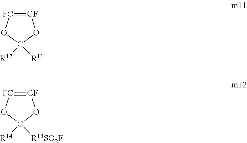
[CF]1=[FC]OC([R12])([R11])O1.[CF]1=[FC]OC([R14])([R13SO2F])O1
